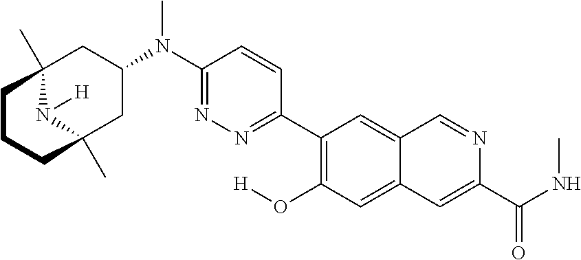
C12(C)N([H])C(C)(CC(N(C3=NN=C(C4=C(O[H])C=C5C(=C4)C=NC(C(NC)=O)=C5)C=C3)C)C1)CCC2
